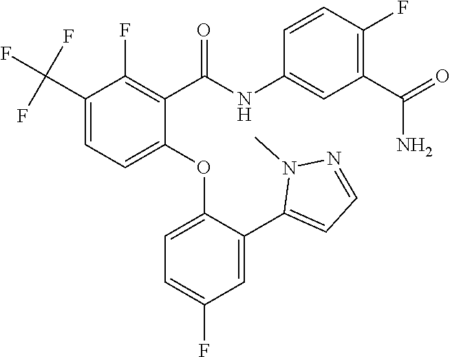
C1(C(F)(F)F)=CC=C(OC2=CC=C(F)C=C2C2=CC=NN2C)C(C(NC2=CC(C(=O)N)=C(F)C=C2)=O)=C1F
